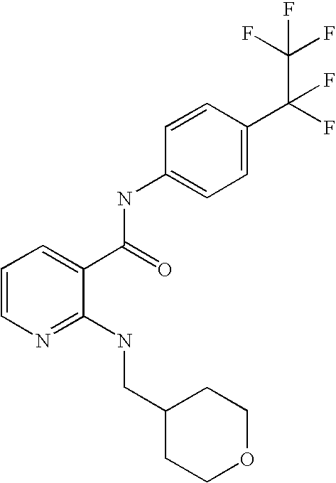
C1=CN=C(NCC2CCOCC2)C(C(=O)NC2=CC=C(C(F)(C(F)(F)F)F)C=C2)=C1
